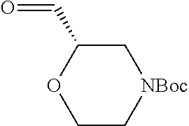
O=CC1OCC[NBoc]C1
